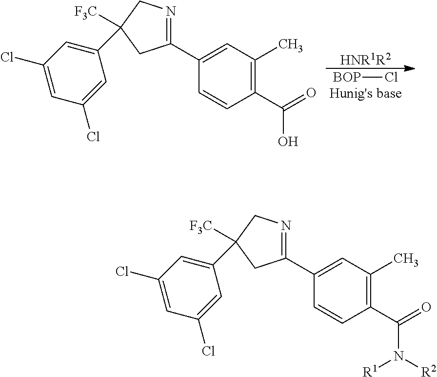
[BOP]Cl.[HNR1R2].C1(C2=CC(C)=C(C(O)=O)C=C2)=NCC(C2=CC(Cl)=CC(Cl)=C2)([F3C])C1.C1(C2=CC(C)=C(C(N([R2])[R1])=O)C=C2)=NCC(C2=CC(Cl)=CC(Cl)=C2)([F3C])C1
